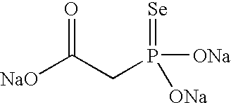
C(CP(=[Se])([ONa])[ONa])([NaO])=O
